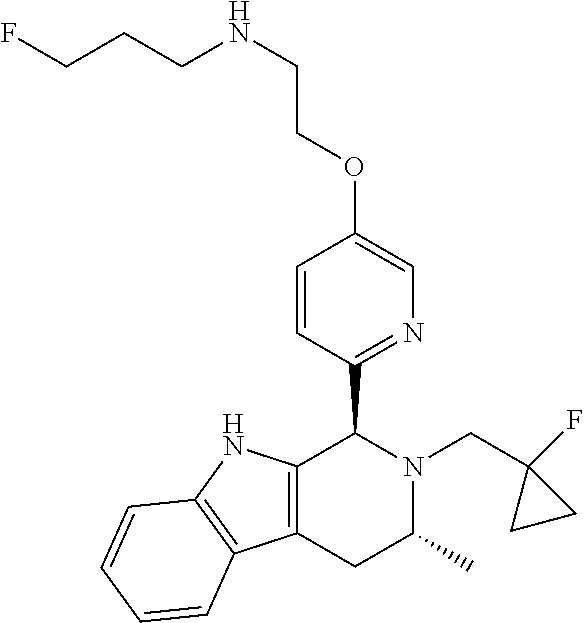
C12=C(NC3=C1C=CC=C3)C(C1=NC=C(OCCNCCCF)C=C1)N(CC1(F)CC1)C(C)C2
